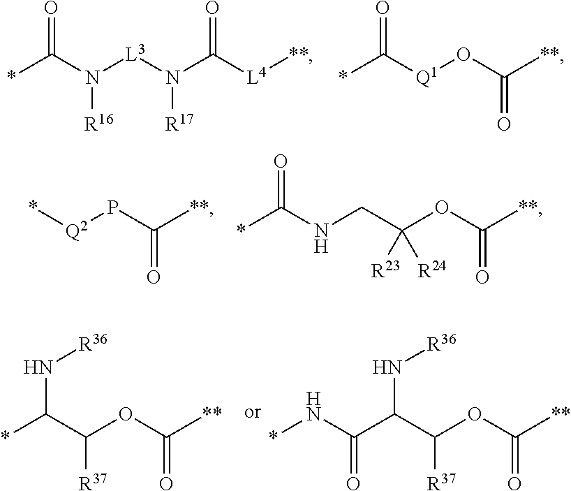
*C(N([L3]N(C([L4][**])=O)[R17])[R16])=O.*C([Q1]OC([**])=O)=O.*[Q2]PC([**])=O.*C(NCC(OC([**])=O)([R23])[R24])=O.*C(C(OC([**])=O)[R37])N[R36].C(C(C(OC([**])=O)[R37])N[R36])(N*)=O
